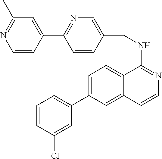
C1=C(C2=CC=CC(Cl)=C2)C=C2C(=C1)C(NCC1=CN=C(C3=CC(C)=NC=C3)C=C1)=NC=C2
